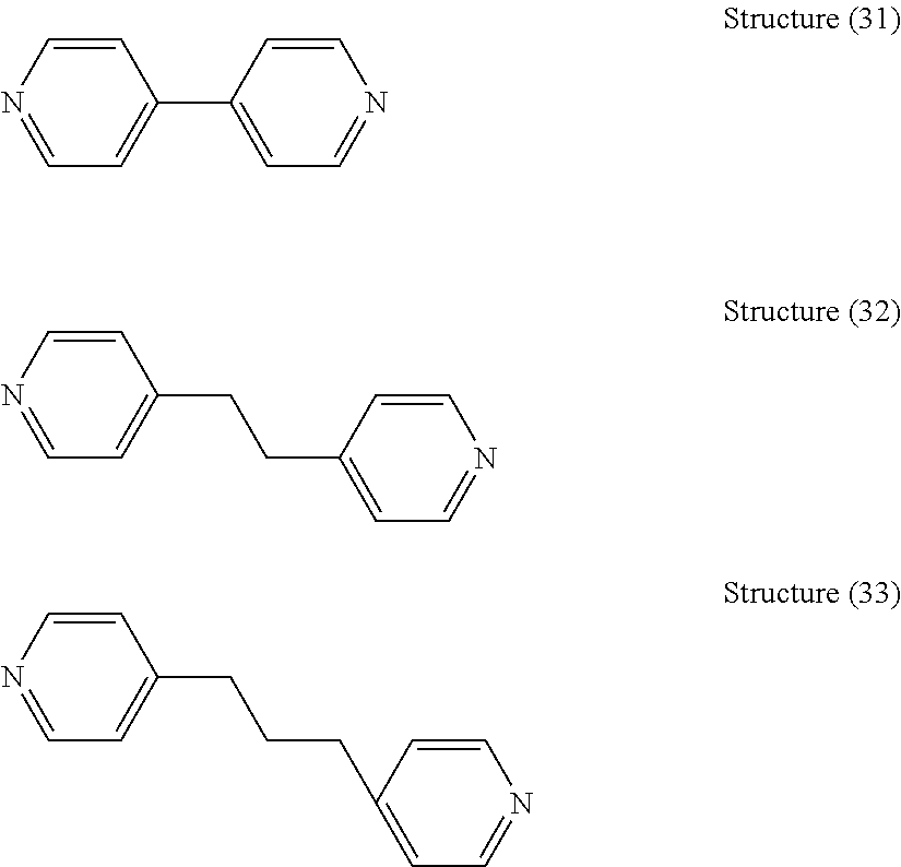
C1=CN=CC=C1C1=CC=NC=C1.C1=CN=CC=C1CCC1=CC=NC=C1.C1=CN=CC=C1CCCC1=CC=NC=C1
